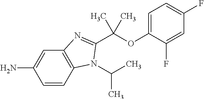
O(C1=CC=C(F)C=C1F)C(C)(C)C1=NC2=C(C=CC(N)=C2)N1C(C)C
